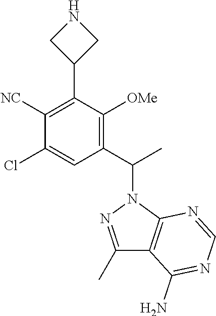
C1(C(C)N2N=C(C)C3=C2N=CN=C3N)=C([OMe])C(C2CNC2)=C([NC])C(Cl)=C1
